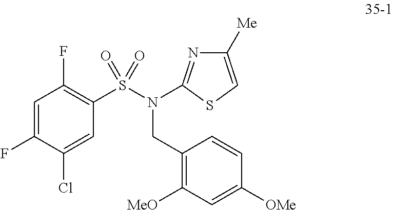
C1=C(F)C(Cl)=CC(S(=O)(=O)N(CC2=C([MeO])C=C([OMe])C=C2)C2=NC([Me])=CS2)=C1F
